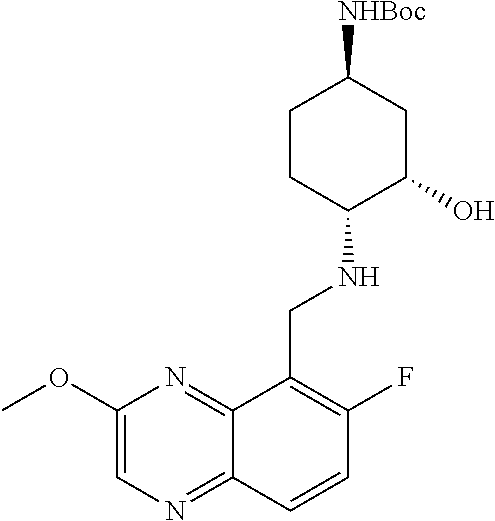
C1(OC)=CN=C2C(=N1)C(CNC1C(O)CC([NHBoc])CC1)=C(F)C=C2
